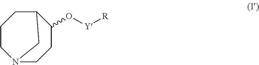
C1CN2CCC(O[Y][R])C(C1)C2
